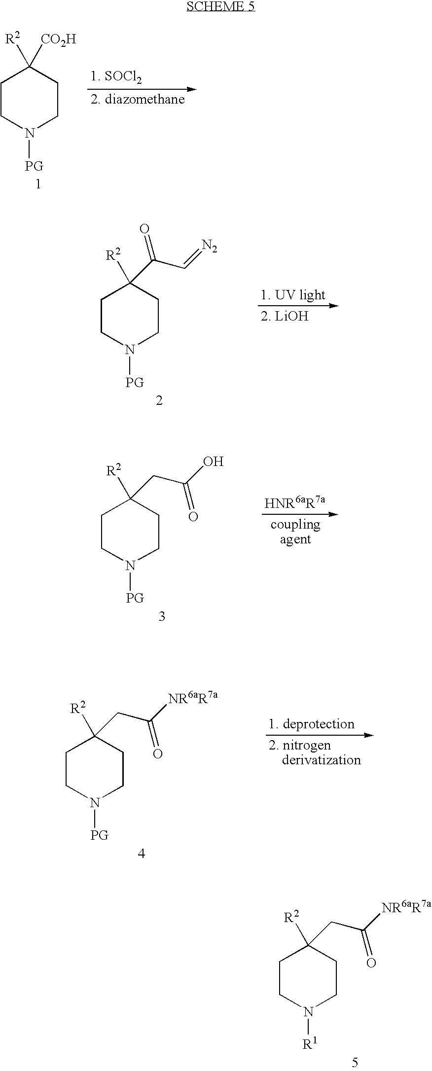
C1CN([PG])CCC1([R2])[CO2H].C1CN([PG])CCC1([R2])C(C=[N2])=O.C1CN([PG])CCC1([R2])CC(O)=O.C1CN([PG])CCC1([R2])CC([NR6aR7a])=O.C1CN([R1])CCC1([R2])CC([NR6aR7a])=O
